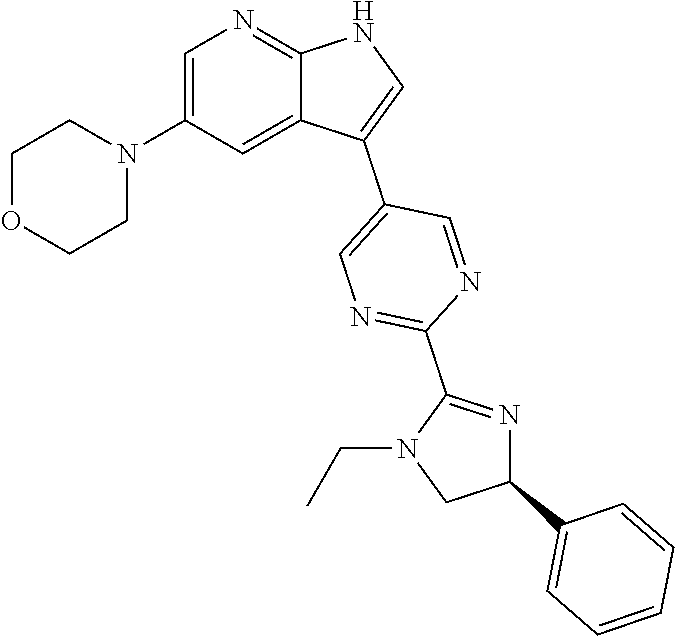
C1=C(N2CCOCC2)C=C2C(=N1)NC=C2C1=CN=C(C2=NC(C3=CC=CC=C3)CN2CC)N=C1
